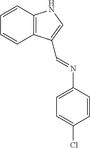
C1=CC2=C(C=C1)C(C=NC1=CC=C(Cl)C=C1)=CN2
